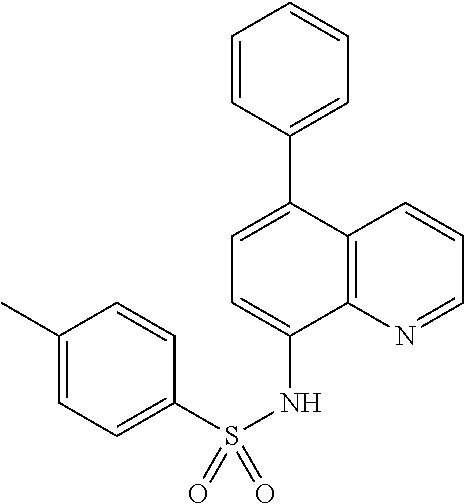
C1=C(C2=CC=CC=C2)C2=C(C(NS(C3=CC=C(C)C=C3)(=O)=O)=C1)N=CC=C2
